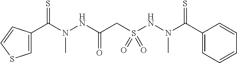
C(N(NC(CS(NN(C(=S)C1=CC=CC=C1)C)(=O)=O)=O)C)(=S)C1=CSC=C1
